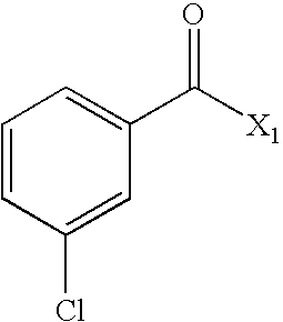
C1=CC(Cl)=CC(C([X1])=O)=C1
